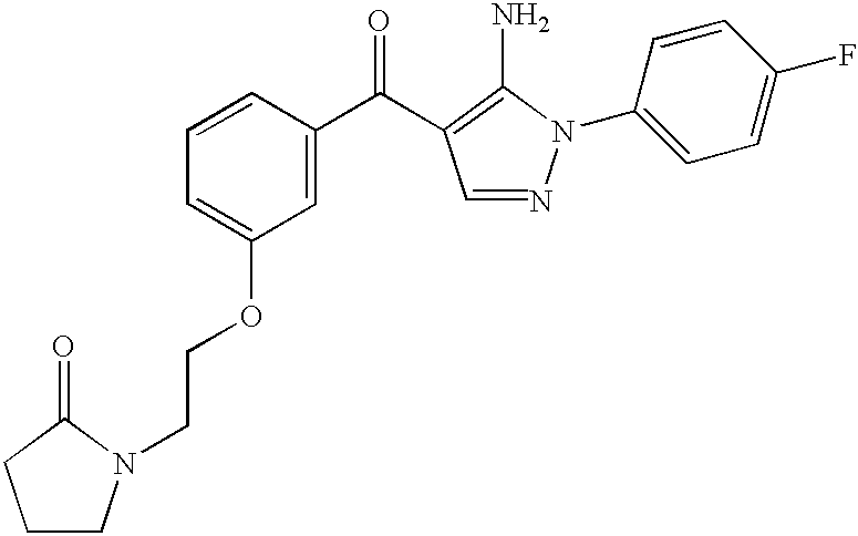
C1(N2N=CC(C(C3=CC(OCCN4CCCC4=O)=CC=C3)=O)=C2N)=CC=C(F)C=C1
